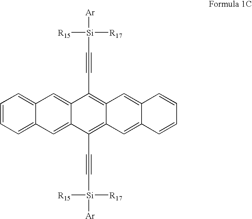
[Ar][Si]([R15])([R17])C#CC1=C2C(=C(C#C[Si]([R15])([R17])[Ar])C3=CC4=CC=CC=C4C=C13)C=C1C(=C2)C=CC=C1
